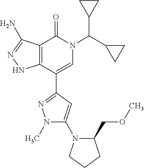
C12=C(C(C3=NN(C)C(N4C(COC)CCC4)=C3)=CN(C(C3CC3)C3CC3)C1=O)NN=C2N
